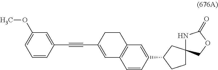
C1=CC(C#CC2=CC3=C(CC2)C=C(C2CC4(CC2)NC(=O)OC4)C=C3)=CC(OC)=C1
